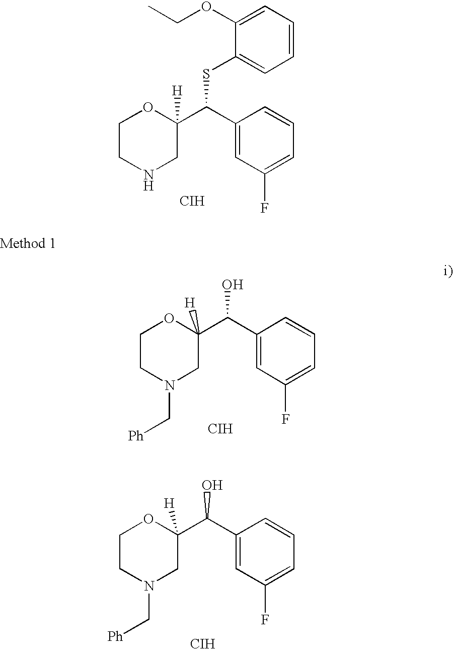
C1(OCC)=CC=CC=C1SC(C1([H])OCCNC1)C1=CC(F)=CC=C1.[CIH].OC(C1([H])OCCN(C[Ph])C1)C1=CC(F)=CC=C1.[CIH].OC(C1([H])OCCN(C[Ph])C1)C1=CC(F)=CC=C1.[CIH]
